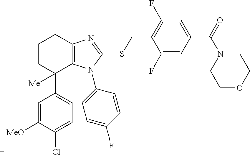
C1CC(C2=CC=C(Cl)C([MeO])=C2)([Me])C2=C(C1)N=C(SCC1=C(F)C=C(C(N3CCOCC3)=O)C=C1F)N2C1=CC=C(F)C=C1
